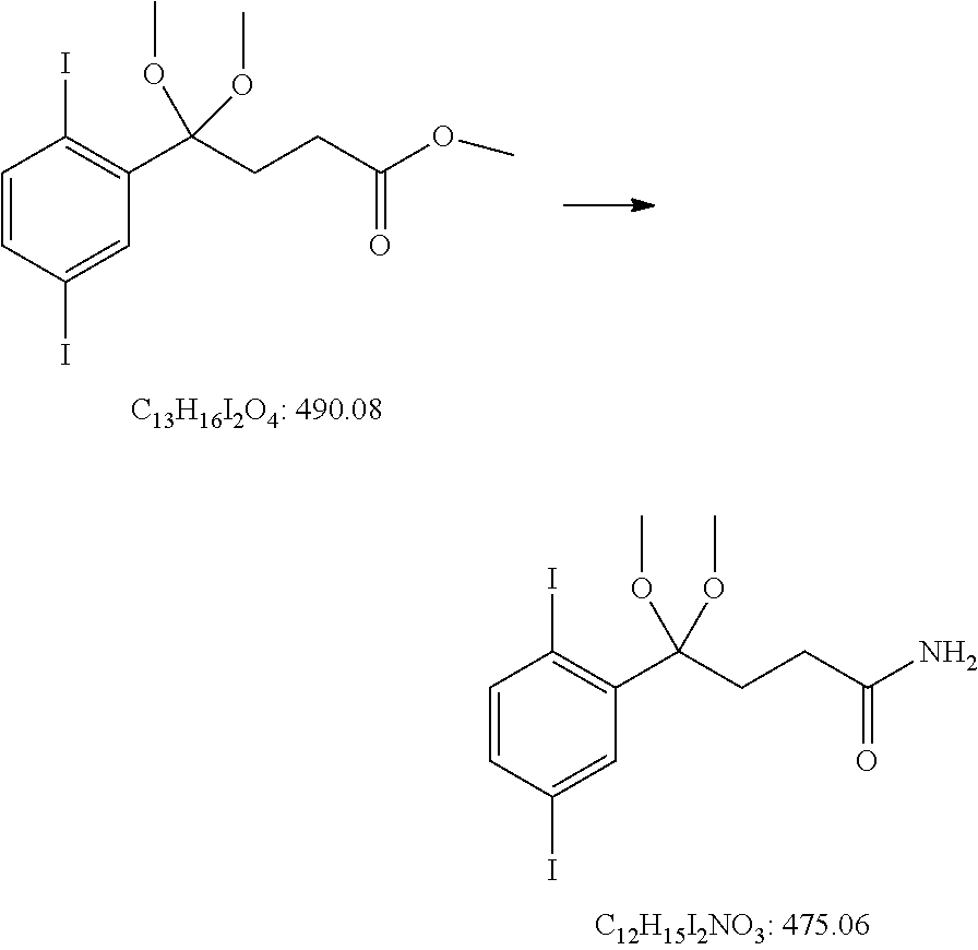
C1=CC(I)=CC(C(CCC(OC)=O)(OC)OC)=C1I.C1=CC(I)=CC(C(CCC(N)=O)(OC)OC)=C1I
